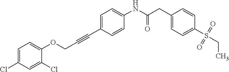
C(C1=CC=C(NC(CC2=CC=C(S(CC)(=O)=O)C=C2)=O)C=C1)#CCOC1=CC=C(Cl)C=C1Cl
